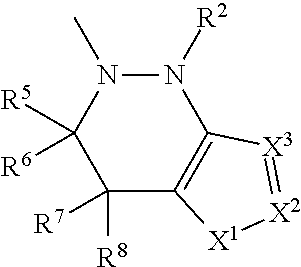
N1([R2])N(C)C([R5])([R6])C([R8])([R7])C2=C1[X3]=[X2][X1]2
